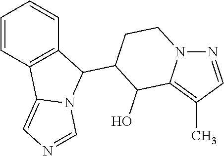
C1=CC2=C(C=C1)C(C1C(O)C3=C(C)C=NN3CC1)N1C2=CN=C1
